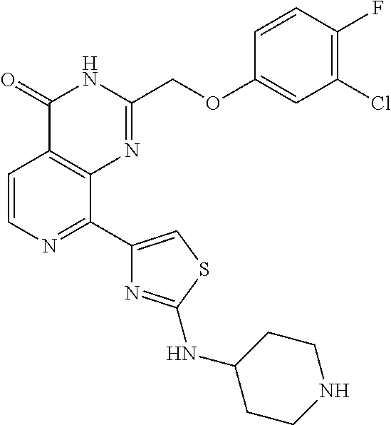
C1=CN=C(C2=CSC(NC3CCNCC3)=N2)C2=C1C(=O)NC(COC1=CC(Cl)=C(F)C=C1)=N2
